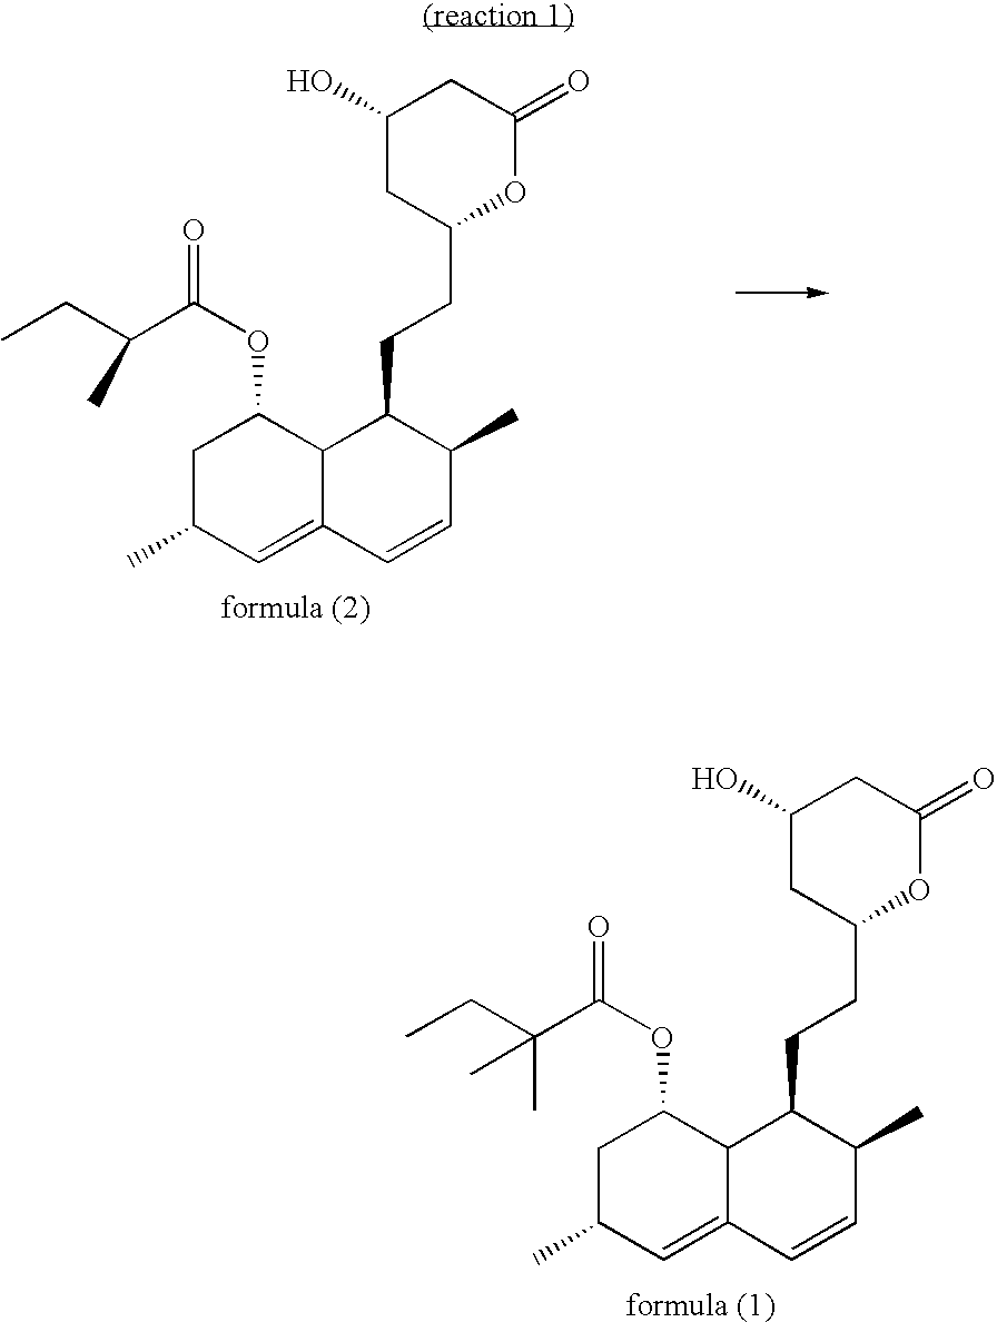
C1(O)CC(CCC2C3C(=CC(C)CC3OC(=O)C(CC)(C)C)C=CC2C)OC(=O)C1.C1(O)CC(CCC2C3C(=CC(C)CC3OC(=O)C(CC)C)C=CC2C)OC(=O)C1
